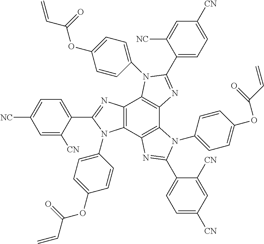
C12=C(C3=C(C4=C1N(C1=CC=C(OC(=O)C=C)C=C1)C(C1=CC=C([CN])C=C1[NC])=N4)N(C1=CC=C(OC(C=C)=O)C=C1)C(C1=CC=C([CN])C=C1[CN])=N3)N(C1=CC=C(OC(=O)C=C)C=C1)C(C1=CC=C([NC])C=C1[CN])=N2
